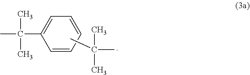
CC(C)(C1=CC=CC=C1)C.CC(C)(C)C
